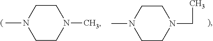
C1CN(C)CCN1C.C1CN(C)CCN1CC
